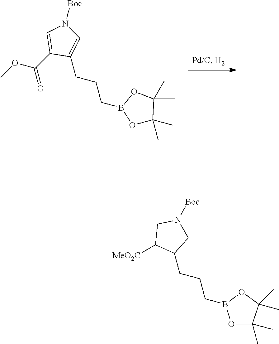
COC(C1=CN([Boc])C=C1CCCB1OC(C)(C)C(C)(C)O1)=O.C(CCB1OC(C)(C)C(C)(C)O1)C1C([MeO2C])CN([Boc])C1
